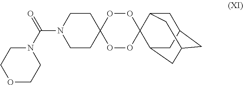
O1OC2(OOC13C1CC4CC(CC3C4)C1)CCN(C(N1CCOCC1)=O)CC2
